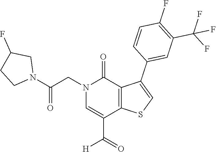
O=C(C1=CN(CC(N2CCC(F)C2)=O)C(=O)C2=C1SC=C2C1=CC(C(F)(F)F)=C(F)C=C1)[H]
